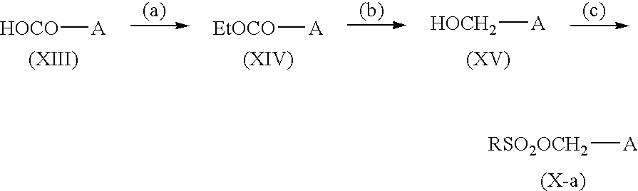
[RSO2OCH2][A].[HOCO][A].[EtOCO][A].[HOCH2][A]
